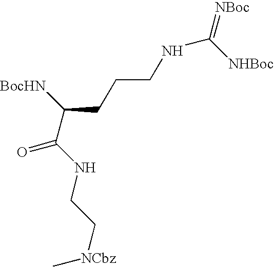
C([BocHN])(C(NCC[NCbz]C)=O)CCCNC(=[NBoc])[NHBoc]
